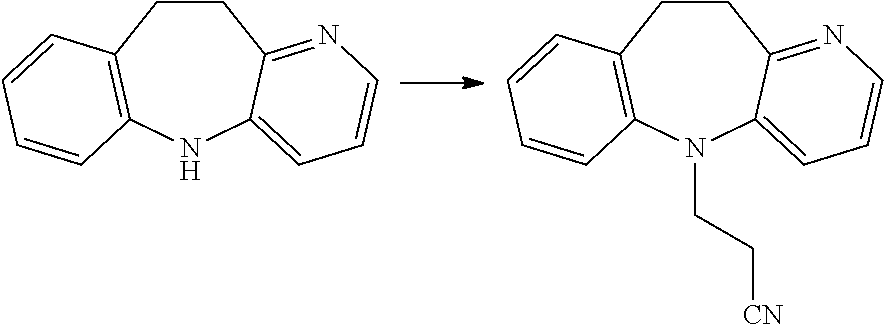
C1CC2=NC=CC=C2NC2=C1C=CC=C2.C1CC2=NC=CC=C2N(CC[CN])C2=C1C=CC=C2
